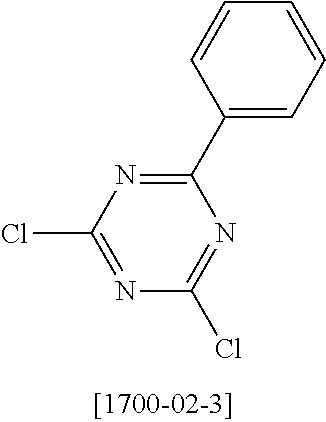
C1(C2=NC(Cl)=NC(Cl)=N2)=CC=CC=C1
